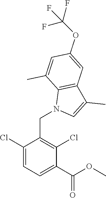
C1(CN2C=C(C)C3=C2C(C)=CC(OC(F)(F)F)=C3)=C(Cl)C(C(OC)=O)=CC=C1Cl
